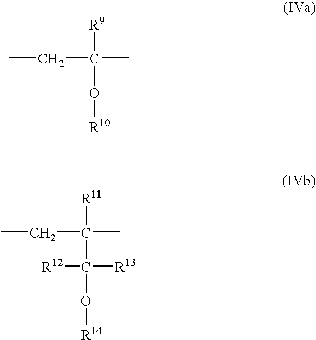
C(C(C)([R9])O[R10])C.C(C(C)([R11])C(O[R14])([R13])[R12])C
